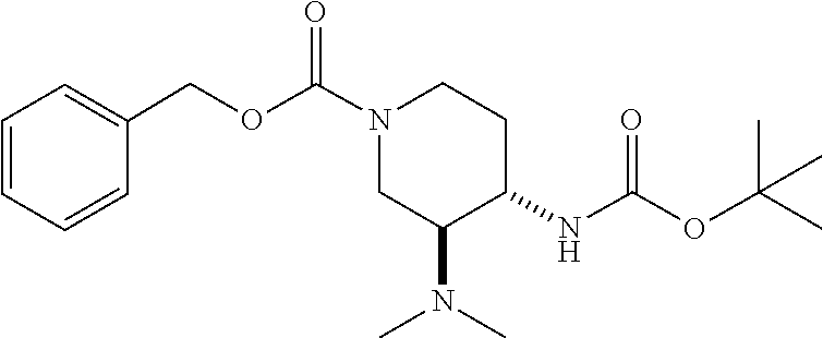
N(C(OC(C)(C)C)=O)C1C(N(C)C)CN(C(OCC2=CC=CC=C2)=O)CC1
